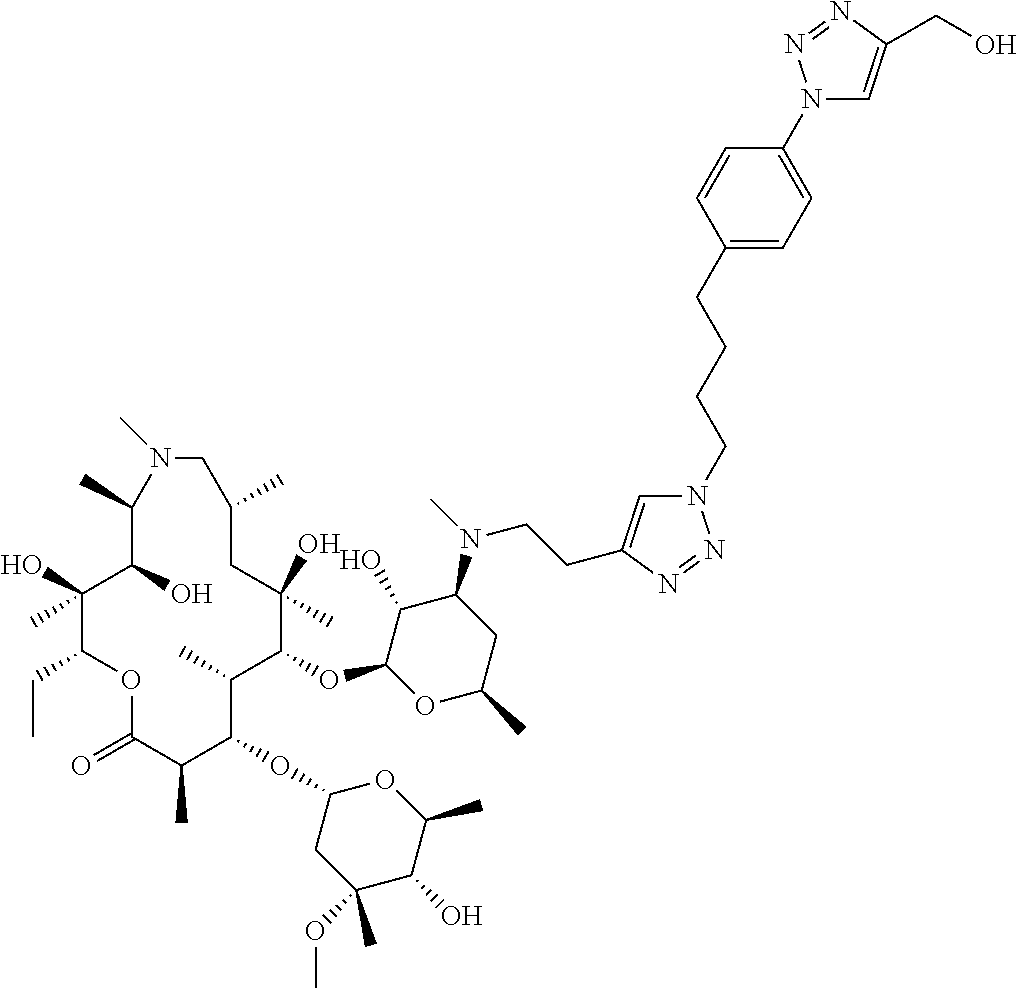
C1(O)C(OC2C(C)C(OC3CC(OC)(C)C(O)C(C)O3)C(C)C(=O)OC(CC)C(O)(C)C(O)C(C)N(C)CC(C)CC2(O)C)OC(C)CC1N(C)CCC1=CN(CCCCC2=CC=C(N3C=C(CO)N=N3)C=C2)N=N1
